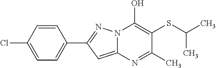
C12=CC(C3=CC=C(Cl)C=C3)=NN1C(O)=C(SC(C)C)C(C)=N2
